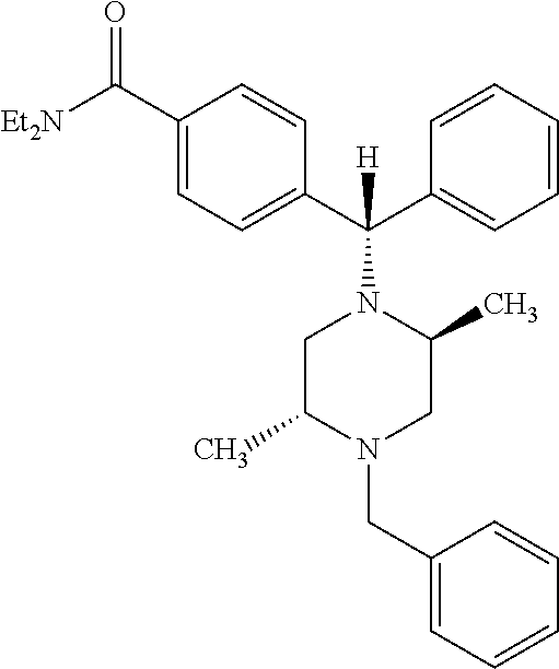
C1(C([Et2N])=O)=CC=C(C(C2=CC=CC=C2)(N2CC(C)N(CC3=CC=CC=C3)CC2C)[H])C=C1
